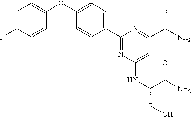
C1=C(F)C=CC(OC2=CC=C(C3=NC(NC(C(N)=O)CO)=CC(C(N)=O)=N3)C=C2)=C1
